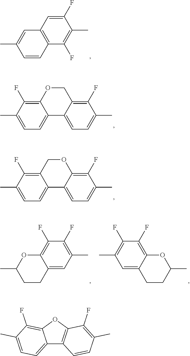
C1(C)=CC=C2C(=C1F)OCC1=C(F)C(C)=CC=C21.C1(C)=CC=C2C(=C1F)COC1=C(F)C(C)=CC=C21.C1(F)=C(C)C(F)=CC2=C1C=CC(C)=C2.C1=C2C(=C(F)C(F)=C1C)OC(C)CC2.C1=C2C(=C(F)C(F)=C1C)OC(C)CC2.C12=CC=C(C)C(F)=C1OC1=C2C=CC(C)=C1F
